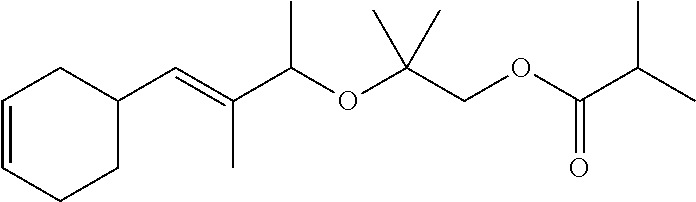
C1C(C=C(C(OC(COC(C(C)C)=O)(C)C)C)C)CCC=C1
